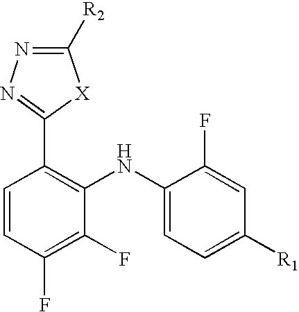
C1(F)=C(F)C(NC2=CC=C([R1])C=C2F)=C(C2=NN=C([R2])[X]2)C=C1
